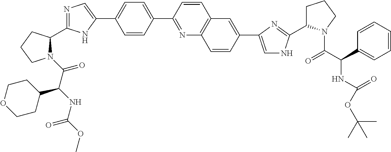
N1(C(=O)C(NC(OC)=O)C2CCOCC2)C(C2=NC=C(C3=CC=C(C4=NC5=C(C=C4)C=C(C4=CNC(C6CCCN6C(C(C6=CC=CC=C6)NC(OC(C)(C)C)=O)=O)=N4)C=C5)C=C3)N2)CCC1
